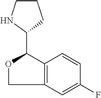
O1CC2=C(C1C1CCCN1)C=CC(F)=C2
